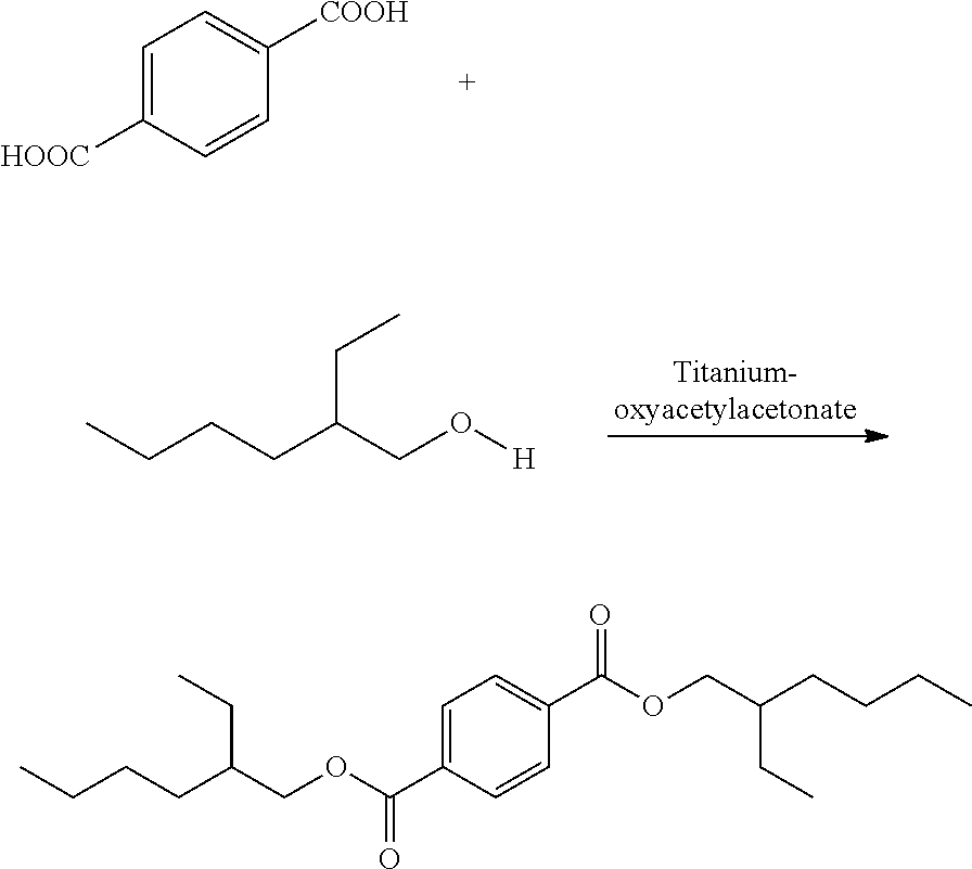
C1=C([HOOC])C=CC([COOH])=C1.CCCCC(CO[H])CC.CCCCC(COC(C1=CC=C(C(OCC(CCCC)CC)=O)C=C1)=O)CC
